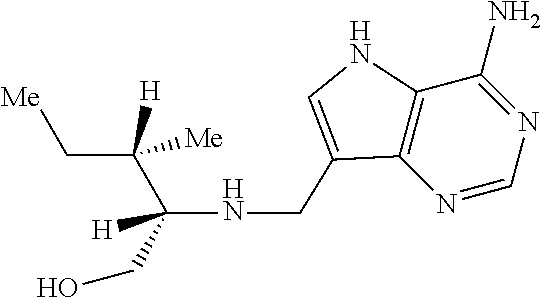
N1=CN=C(N)C2=C1C(CNC(CO)([H])C(C[Me])([H])[Me])=CN2
